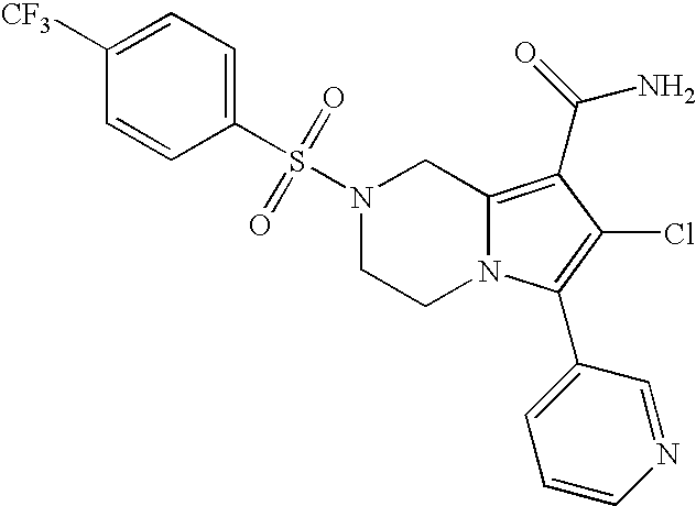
S(N1CCN2C(=C(C(N)=O)C(Cl)=C2C2=CC=CN=C2)C1)(=O)(=O)C1=CC=C([CF3])C=C1
